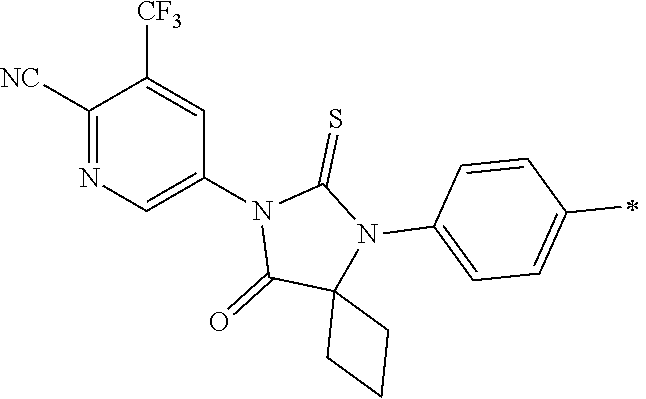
C1([NC])=NC=C(N2C(=O)C3(N(C4=CC=C(C)C=C4)C2=S)CCC3)C=C1[CF3]
